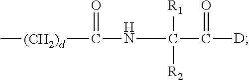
C(NC(C([D])=O)([R1])[R2])([(CH2)d]C)=O
